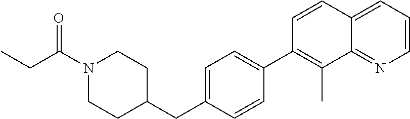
C1=CC2=CC=CN=C2C(C)=C1C1=CC=C(CC2CCN(C(CC)=O)CC2)C=C1
